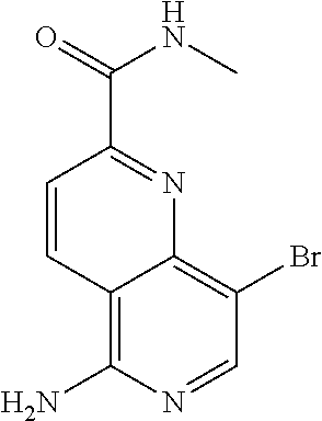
C1=CC2=C(N)N=CC(Br)=C2N=C1C(NC)=O
